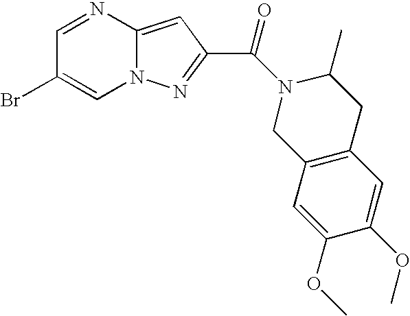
N12C(=CC(C(N3CC4=C(CC3C)C=C(OC)C(OC)=C4)=O)=N1)N=CC(Br)=C2
